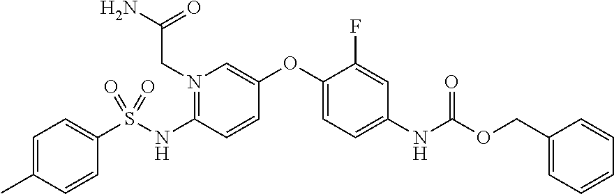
C1=C(C)C=CC(S(NC2=N(CC(N)=O)C=C(OC3=CC=C(NC(OCC4=CC=CC=C4)=O)C=C3F)C=C2)(=O)=O)=C1
